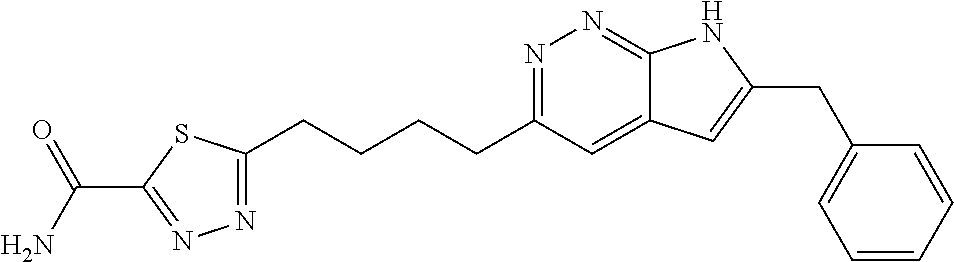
N1=C(CCCCC2=NN=C(C(N)=O)S2)C=C2C(=N1)NC(CC1=CC=CC=C1)=C2
